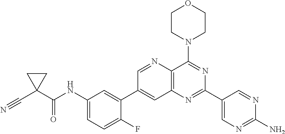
C1(NC(C2(C#N)CC2)=O)=CC=C(F)C(C2=CC3=C(N=C2)C(N2CCOCC2)=NC(C2=CN=C(N)N=C2)=N3)=C1
